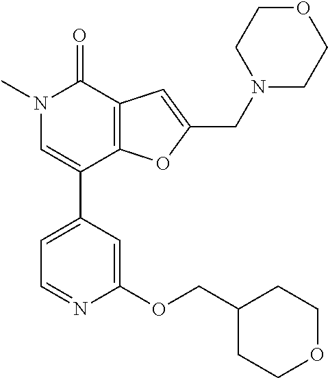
N1(C)C=C(C2=CC=NC(OCC3CCOCC3)=C2)C2=C(C1=O)C=C(CN1CCOCC1)O2
